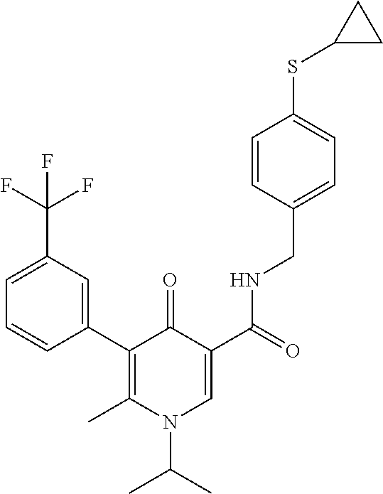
C1=CC(C2=C(C)N(C(C)C)C=C(C(=O)NCC3=CC=C(SC4CC4)C=C3)C2=O)=CC(C(F)(F)F)=C1
